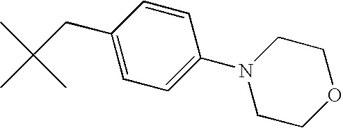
C1(CC(C)(C)C)=CC=C(N2CCOCC2)C=C1
